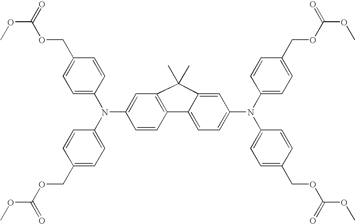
C1=C2C(=CC=C1N(C1=CC=C(COC(=O)OC)C=C1)C1=CC=C(COC(OC)=O)C=C1)C1=C(C=C(N(C3=CC=C(COC(OC)=O)C=C3)C3=CC=C(COC(OC)=O)C=C3)C=C1)C2(C)C
